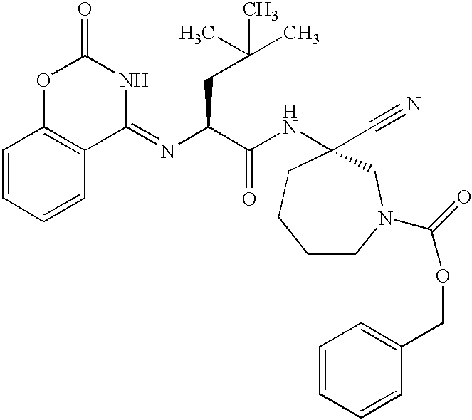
C12=C(OC(=O)NC1=NC(C(NC1(C#N)CN(C(OCC3=CC=CC=C3)=O)CCCC1)=O)CC(C)(C)C)C=CC=C2
